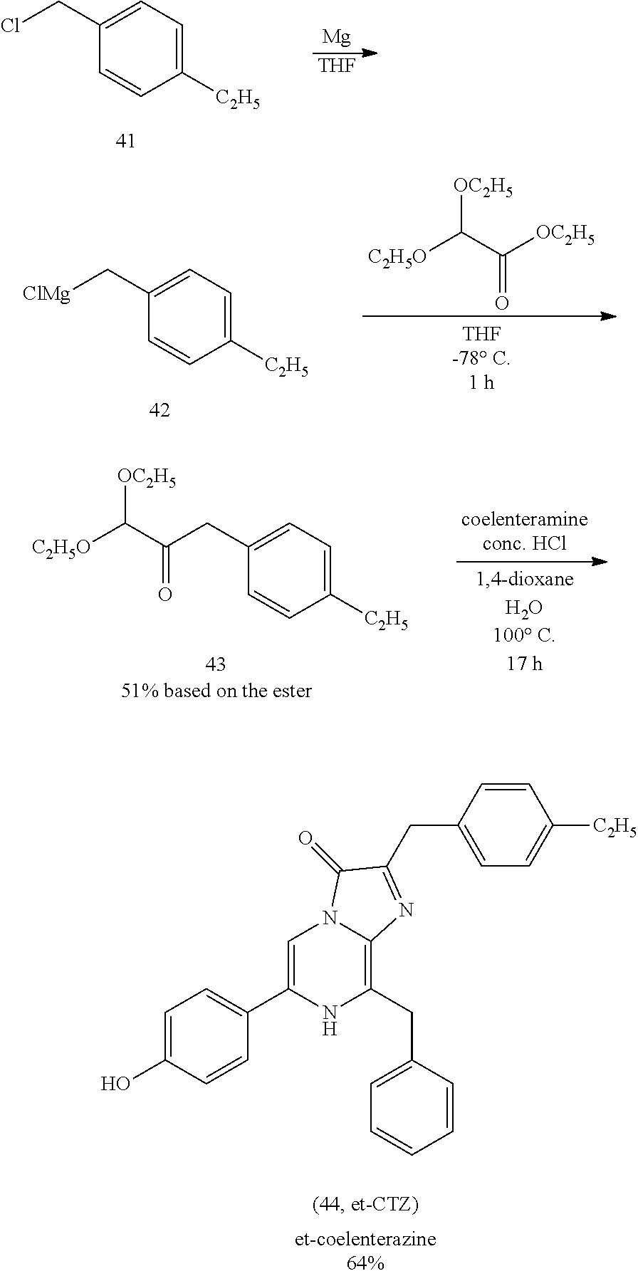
[Mg].[THF].C1(CCl)=CC=C([C2H5])C=C1.[C2H5O]C(C([OC2H5])=O)[OC2H5].C1(C[ClMg])=CC=C([C2H5])C=C1.C1(CC(=O)C([C2H5O])[OC2H5])=CC=C([C2H5])C=C1.C1=C(O)C=CC(C2=CN3C(=C(CC4=CC=CC=C4)N2)N=C(CC2=CC=C([C2H5])C=C2)C3=O)=C1
